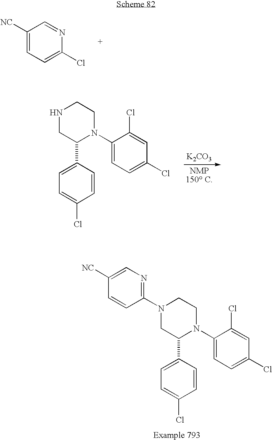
C1([NC])=CC=C(Cl)N=C1.[K2CO3].N1CC(C2=CC=C(Cl)C=C2)N(C2=CC=C(Cl)C=C2Cl)CC1.N1(C2=NC=C([NC])C=C2)CC(C2=CC=C(Cl)C=C2)N(C2=CC=C(Cl)C=C2Cl)CC1
